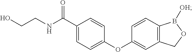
C(CNC(C1=CC=C(OC2=CC3=C(C=C2)B([OH])OC3)C=C1)=O)O
